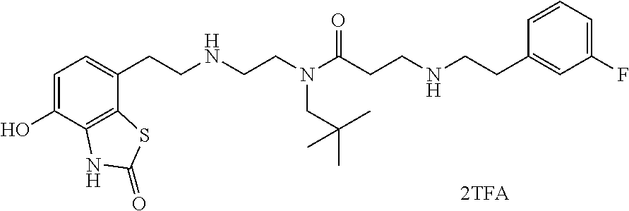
C1=C(O)C2=C(C(CCNCCN(C(CCNCCC3=CC(F)=CC=C3)=O)CC(C)(C)C)=C1)SC(=O)N2
